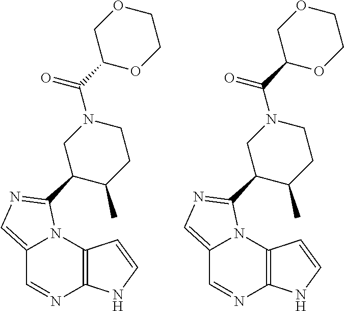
C12=CN=C(C3C(C)CCN(C(C4OCCOC4)=O)C3)N1C1=C(N=C2)NC=C1.C12=CN=C(C3C(C)CCN(C(C4OCCOC4)=O)C3)N1C1=C(N=C2)NC=C1
